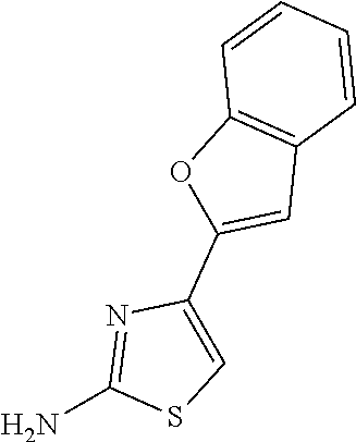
NC1=NC(C2=CC3=C(O2)C=CC=C3)=CS1
